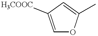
C1=C([H3COOC])C=C(C)O1
